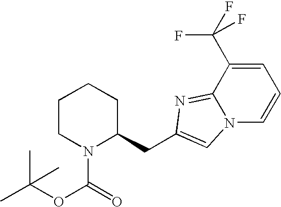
C1CN(C(=O)OC(C)(C)C)C(CC2=CN3C(=N2)C(C(F)(F)F)=CC=C3)CC1
